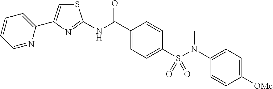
S1C=C(C2=CC=CC=N2)N=C1NC(C1=CC=C(S(N(C2=CC=C([OMe])C=C2)C)(=O)=O)C=C1)=O
